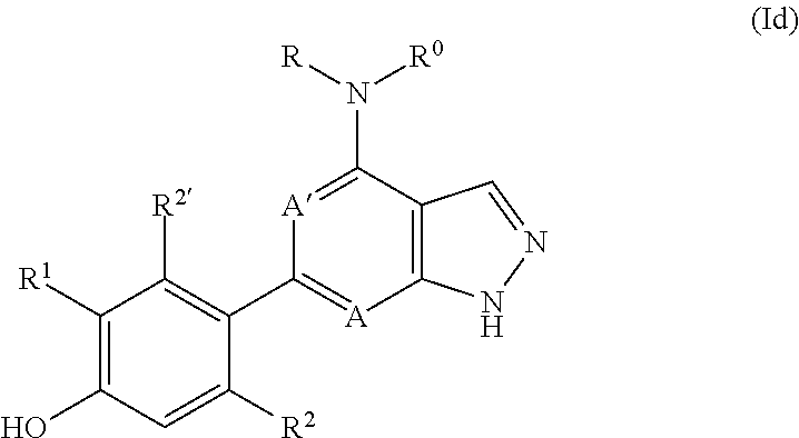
C12=C(C(N([R])[R0])=[A]C(C3=C([R2])C([R1])=C(O)C=C3[R2])=[A]1)C=NN2
